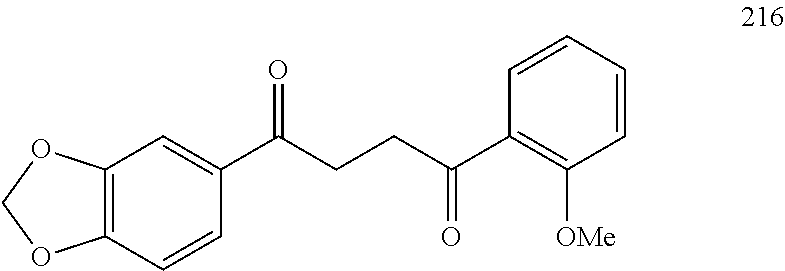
C1(C(CCC(C2=C([OMe])C=CC=C2)=O)=O)=CC2=C(C=C1)OCO2
